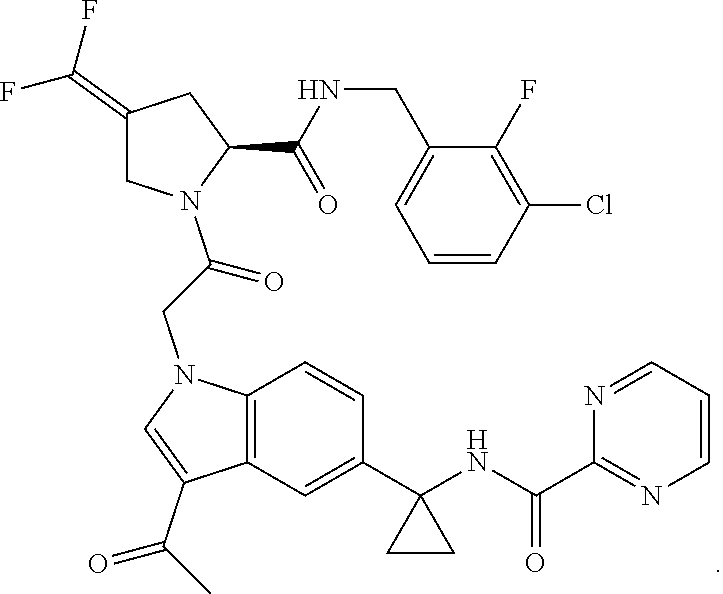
C1(=C(F)F)CN(C(=O)CN2C3=C(C(C(C)=O)=C2)C=C(C2(NC(C4=NC=CC=N4)=O)CC2)C=C3)C(C(=O)NCC2=CC=CC(Cl)=C2F)C1
